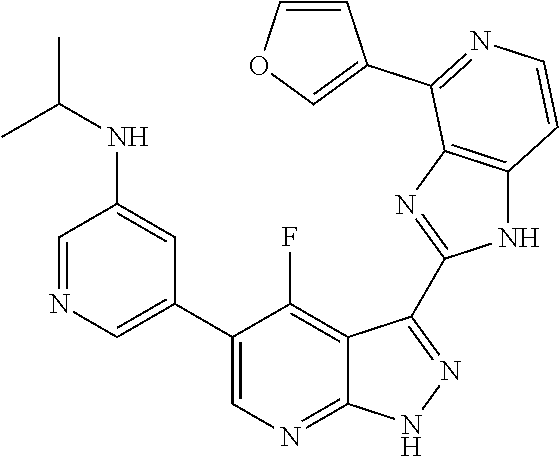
C1=NC=C(C2=CN=C3C(=C2F)C(C2=NC4=C(N2)C=CN=C4C2=COC=C2)=N[N H]3)C=C1NC(C)C
